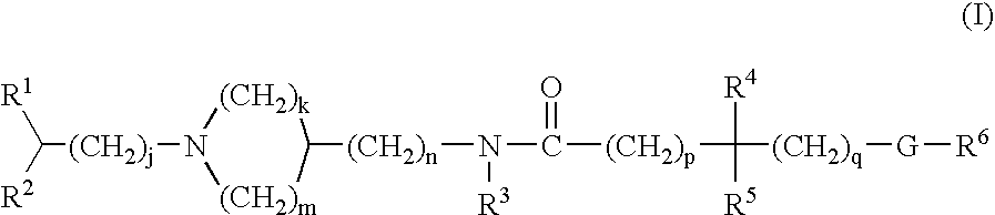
C([(CH2)j]N1[(CH2)m]C([(CH2)n]N(C(=O)[(CH2)p]C([R4])([R5])[(CH2)q][G][R6])[R3])[(CH2)k]1)([R2])[R1]
